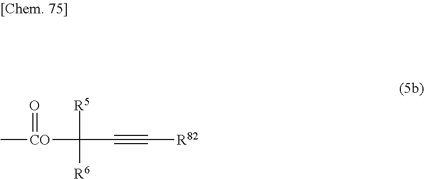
C[CO](C([R5])([R6])C#C[R82])=O
